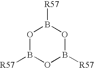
O1B([R57])OB([R57])OB1[R57]
